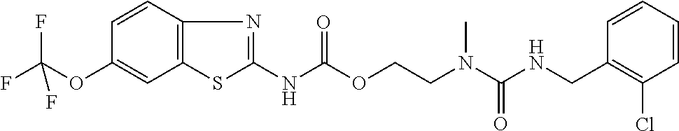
C1=CC(CNC(N(CCOC(NC2=NC3=C(S2)C=C(OC(F)(F)F)C=C3)=O)C)=O)=C(Cl)C=C1
